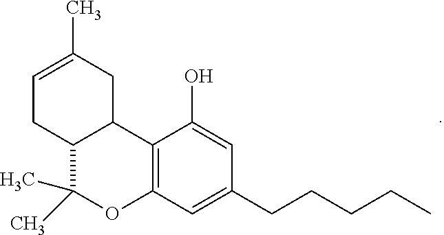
C12=C(C(O)=CC(CCCCC)=C1)C1C(C(C)(C)O2)CC=C(C)C1
